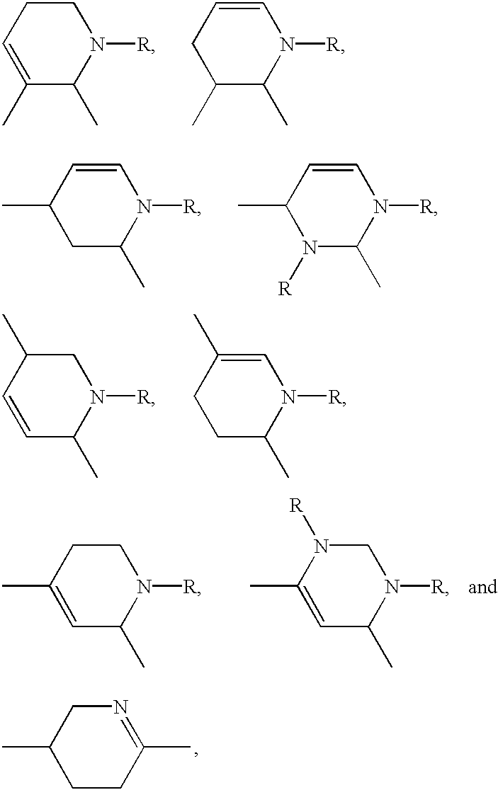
C1C=C(C)C(C)N([R])C1.C1=CN([R])C(C)C(C)C1.C1=CN([R])C(C)CC1C.C1=CN([R])C(C)N([R])C1C.C1(C)C=CC(C)N([R])C1.C1(C)=CN([R])C(C)CC1.C1(C)=CC(C)N([R])CC1.C1(C)=CC(C)N([R])CN1[R].C1C(C)CCC(C)=N1
